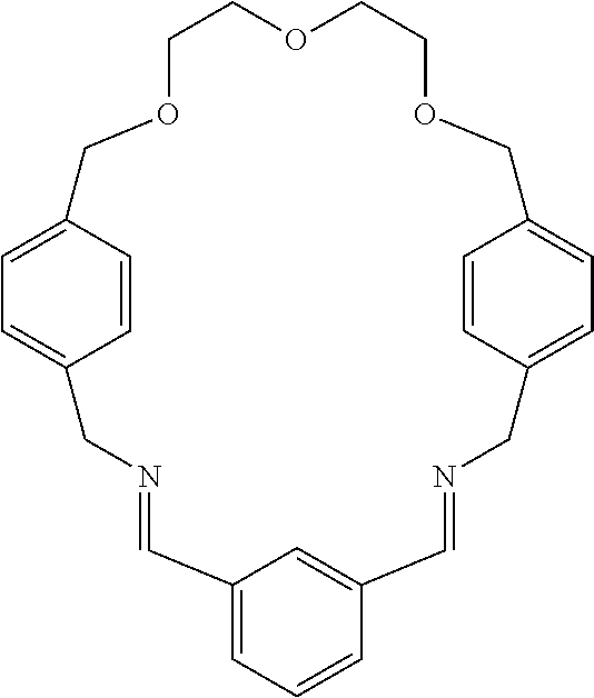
C1=CC2=CC=C1CN=CC1=CC=CC(=C1)C=NCC1=CC=C(COCCOCCOC2)C=C1
